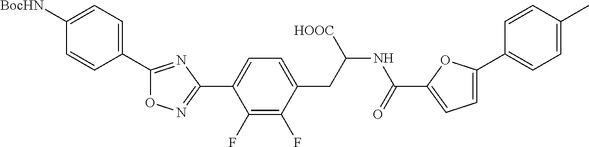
C1(F)=C(F)C(CC(NC(C2=CC=C(C3=CC=C(C)C=C3)O2)=O)[HOOC])=CC=C1C1=NOC(C2=CC=C([BocHN])C=C2)=N1
